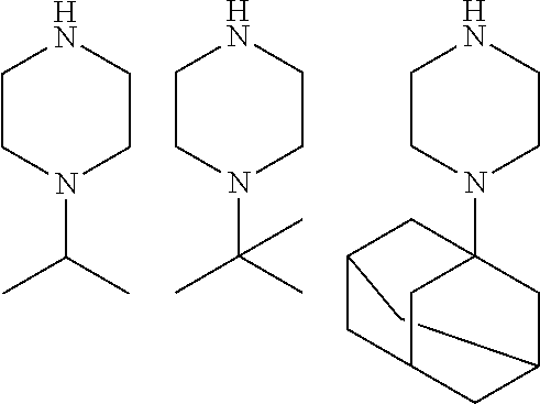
C1CN(C(C)C)CCN1.C1CN(C(C)(C)C)CCN1.C1CN(C23CC4CC(CC(C2)C4)C3)CCN1
